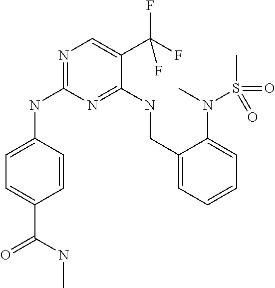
C1=CC(NC2=NC=C(C(F)(F)F)C(NCC3=CC=CC=C3N(S(C)(=O)=O)C)=N2)=CC=C1C(=O)NC
